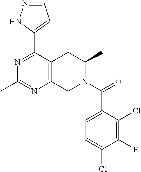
C12=C(C(C3=CC=NN3)=NC(C)=N1)CC(C)N(C(=O)C1=CC=C(Cl)C(F)=C1Cl)C2
